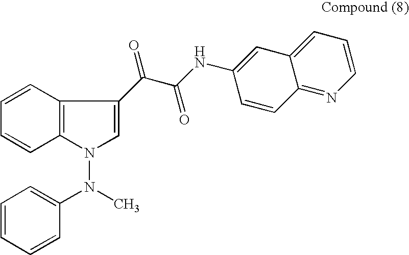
C1=CC2=C(C=C1)N(N(C)C1=CC=CC=C1)C=C2C(C(NC1=CC2=CC=CN=C2C=C1)=O)=O
